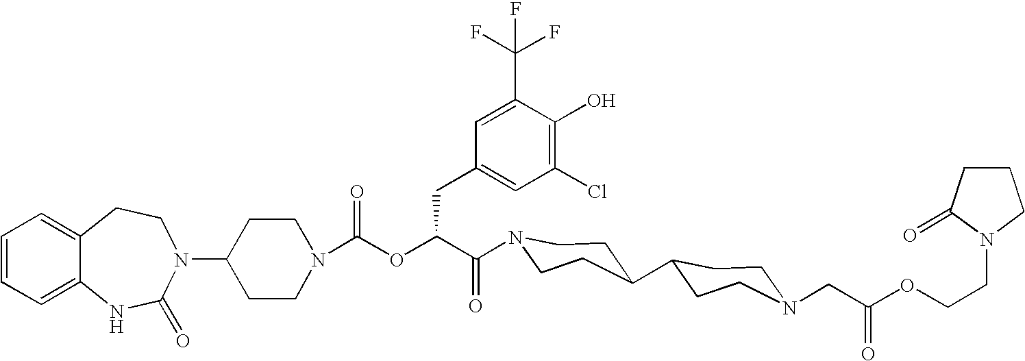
C12=CC=CC=C1NC(=O)N(C1CCN(C(OC(C(=O)N3CCC(C4CCN(CC(OCCN5CCCC5=O)=O)CC4)CC3)CC3=CC(Cl)=C(O)C(C(F)(F)F)=C3)=O)CC1)CC2
